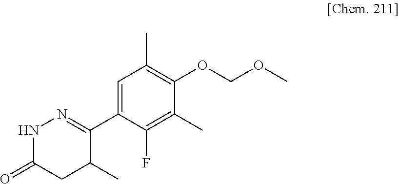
C1=C(C2=NNC(=O)CC2C)C(F)=C(C)C(OCOC)=C1C
